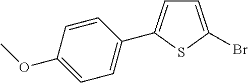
C1=C(Br)SC(C2=CC=C(OC)C=C2)=C1
